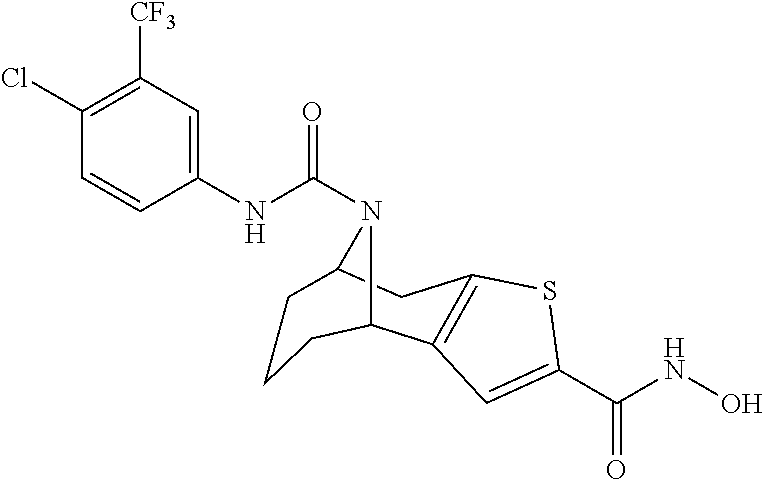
C1(NC(=O)N2C3CC4=C(C2CCC3)C=C(C(NO)=O)S4)=CC([CF3])=C(Cl)C=C1
